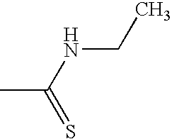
CC(NCC)=S
